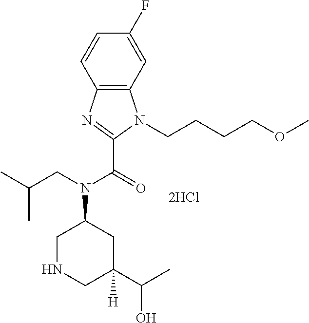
C12=C(C=C(F)C=C1)N(CCCCOC)C(C(=O)N(CC(C)C)C1CC(C(C)O)([H])CNC1)=N2
